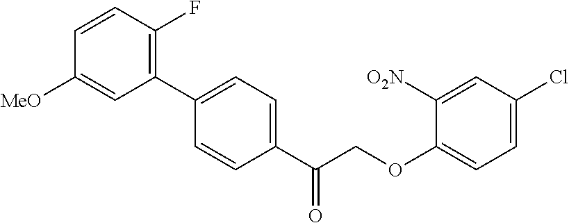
C1(C2=C(F)C=CC([MeO])=C2)=CC=C(C(COC2=CC=C(Cl)C=C2[O2N])=O)C=C1
